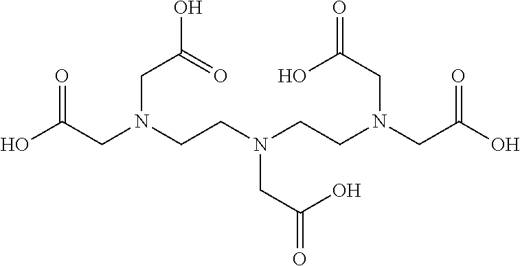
OC(=O)CN(CC(=O)O)CCN(CC(O)=O)CCN(CC(O)=O)CC(=O)O
